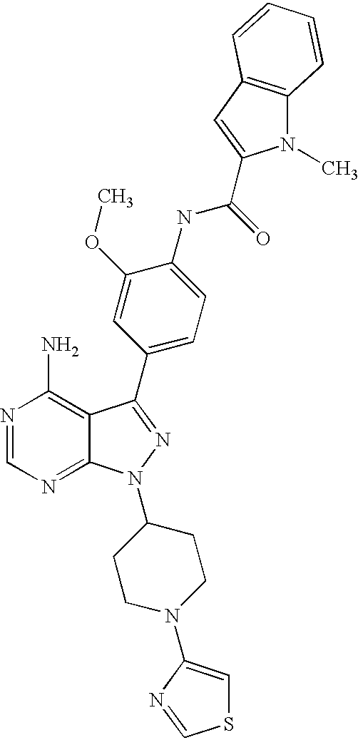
N1=CN=C2C(=C1N)C(C1=CC=C(NC(=O)C3=CC4=C(N3C)C=CC=C4)C(OC)=C1)=NN2C1CCN(C2=CSC=N2)CC1
